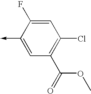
C1(->C)=CC(C(=O)OC)=C(Cl)C=C1F
